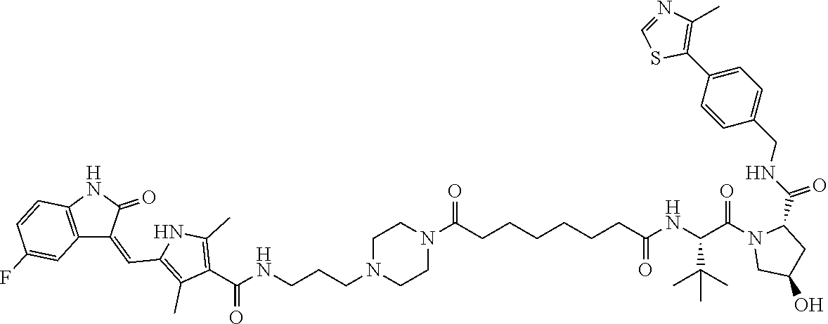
C1=NC(C)=C(C2=CC=C(CNC(=O)C3N(C(C(NC(=O)CCCCCCC(N4CCN(CCCNC(C5=C(C)NC(C=C6C7=C(C=CC(F)=C7)NC6=O)=C5C)=O)CC4)=O)C(C)(C)C)=O)CC(O)C3)C=C2)S1
